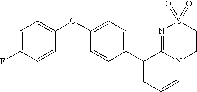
C1(OC2=CC=C(F)C=C2)=CC=C(C2=CC=CN3C2=NS(=O)(=O)CC3)C=C1
